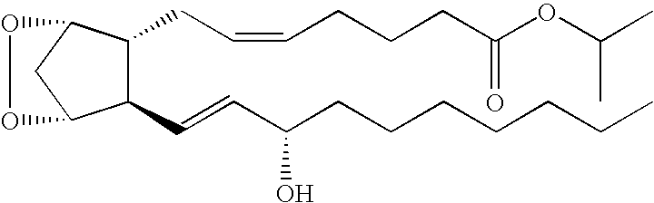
C1(C=CC(CCCCCCC)O)C(CC=CCCCC(OC(C)C)=O)C2CC1OO2
